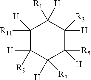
C1([R11])([H])C([H])([R9])C([H])([R7])C([H])([R5])C([H])([R3])C1([H])[R1]
